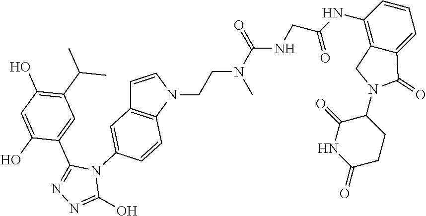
C1(N2C(=O)C3=CC=CC(NC(CNC(N(CCN4C=CC5=C4C=CC(N4C(C6=CC(C(C)C)=C(O)C=C6O)=NN=C4O)=C5)C)=O)=O)=C3C2)C(=O)NC(=O)CC1
